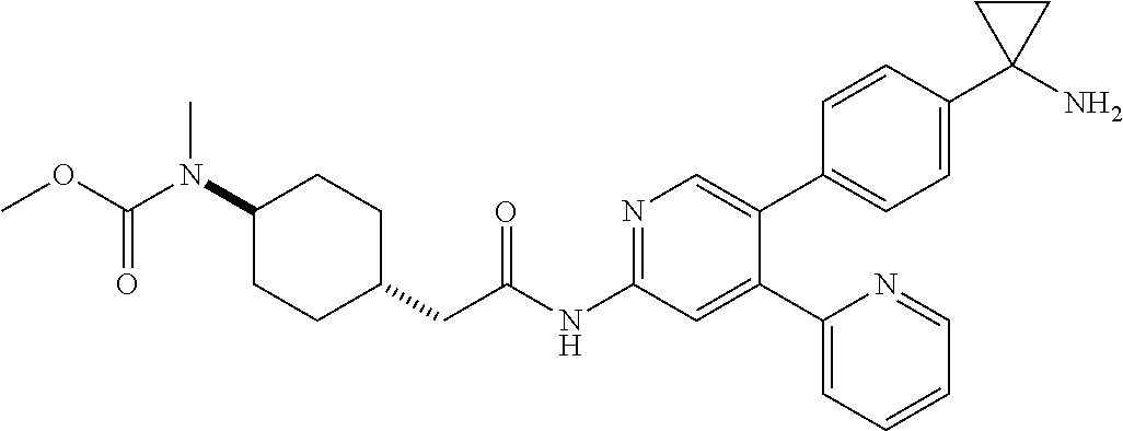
C1(N(C(OC)=O)C)CCC(CC(NC2=NC=C(C3=CC=C(C4(N)CC4)C=C3)C(C3=CC=CC=N3)=C2)=O)CC1
